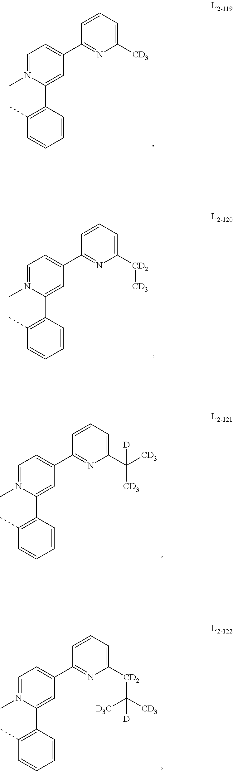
C1=C(C2=NC([CD3])=CC=C2)C=C(C2=C(C)C=CC=C2)N(C)=C1.C1=C(C2=NC([CD2][CD3])=CC=C2)C=C(C2=C(C)C=CC=C2)N(C)=C1.C1=C(C2=NC(C([CD3])([CD3])[D])=CC=C2)C=C(C2=C(C)C=CC=C2)N(C)=C1.C1=C(C2=NC([CD2]C([D3C])([CD3])[D])=CC=C2)C=C(C2=C(C)C=CC=C2)N(C)=C1
